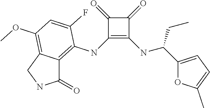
C1(NC2=C3C(=C(OC)C=C2F)CNC3=O)=C(NC(C2=CC=C(C)O2)CC)C(=O)C1=O
